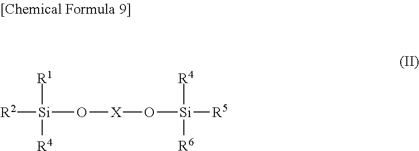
[R2][Si](O[X]O[Si]([R5])([R4])[R6])([R1])[R4]
